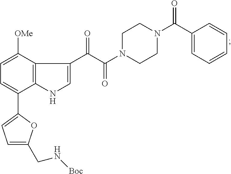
C1(C2=CC=C(CN[Boc])O2)=CC=C([OMe])C2=C1NC=C2C(C(N1CCN(C(C2=CC=CC=C2)=O)CC1)=O)=O
